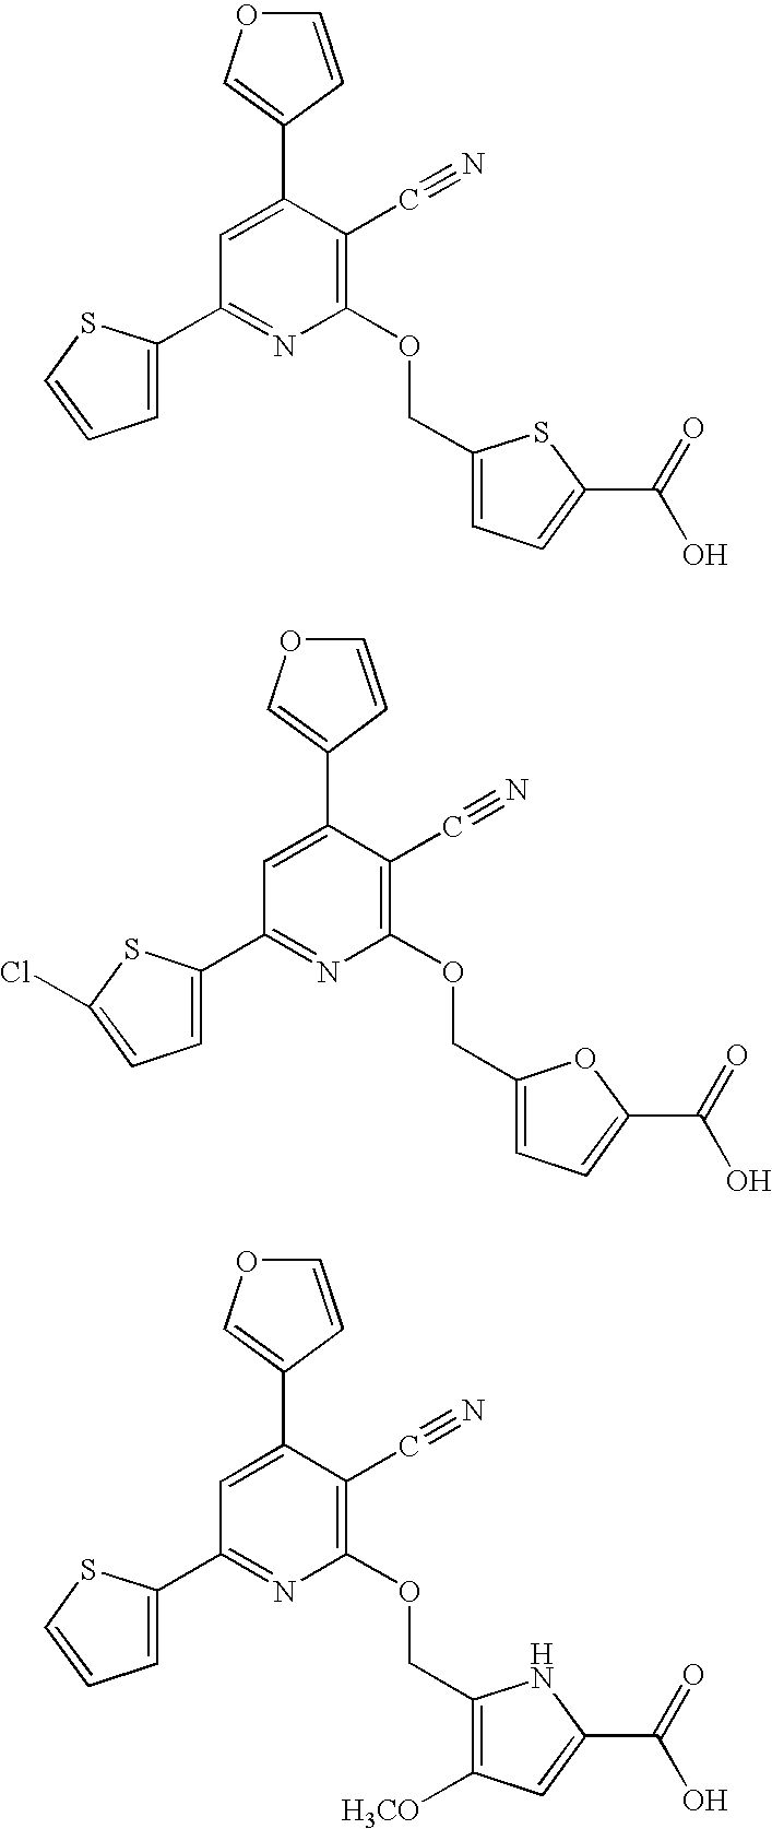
C1=CC(C2=CC(C3=CC=CS3)=NC(OCC3=CC=C(C(=O)O)S3)=C2C#N)=CO1.C1=CC(C2=CC(C3=CC=C(Cl)S3)=NC(OCC3=CC=C(C(=O)O)O3)=C2C#N)=CO1.C1=CC(C2=CC(C3=CC=CS3)=NC(OCC3=C([H3CO])C=C(C(=O)O)N3)=C2C#N)=CO1
